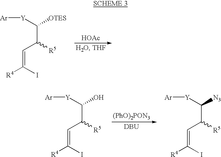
C(C(C([Y][Ar])[OTES])[R5])=C([R4])I.[HOAc].C(C(C([Y][Ar])O)[R5])=C([R4])I.C(C(C([Y][Ar])[N3])[R5])=C([R4])I.[(PhO)2PON3].[DBU]
